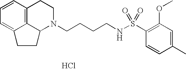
C12=C3C=CC=C1CCC2N(CCCCNS(C1=C(OC)C=C(C)C=C1)(=O)=O)CC3.Cl
